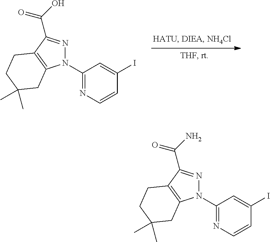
C1(N2N=C(C(O)=O)C3=C2CC(C)(C)CC3)=NC=CC(I)=C1.C1(N2N=C(C(N)=O)C3=C2CC(C)(C)CC3)=NC=CC(I)=C1
